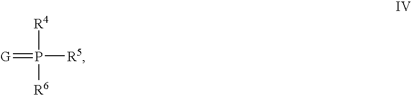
[R4]P(=[G])([R5])[R6]
